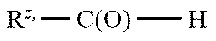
[Rz][C(O)][H]
